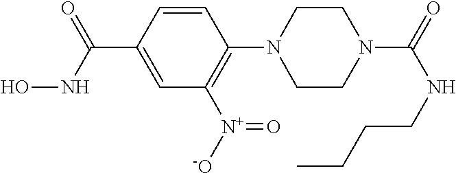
C1(C(NO)=O)=CC([N+]([O-])=O)=C(N2CCN(C(NCCCC)=O)CC2)C=C1
